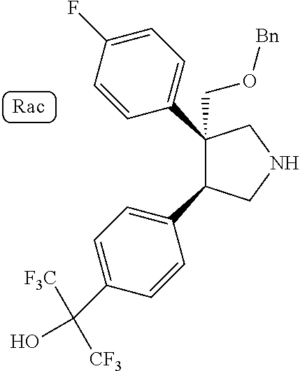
C1=C(C(O)([F3C])[CF3])C=CC(C2CNCC2(C2=CC=C(F)C=C2)CO[Bn])=C1
